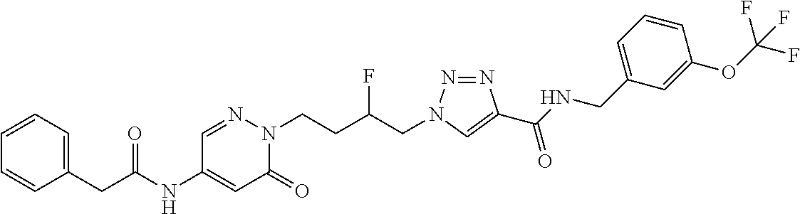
C1=C(NC(CC2=CC=CC=C2)=O)C=NN(CCC(CN2N=NC(C(NCC3=CC=CC(OC(F)(F)F)=C3)=O)=C2)F)C1=O
